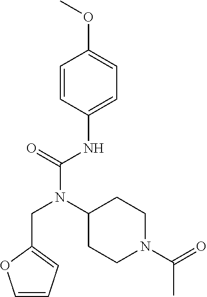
C1=C(NC(N(C2CCN(C(=O)C)CC2)CC2=CC=CO2)=O)C=CC(OC)=C1
